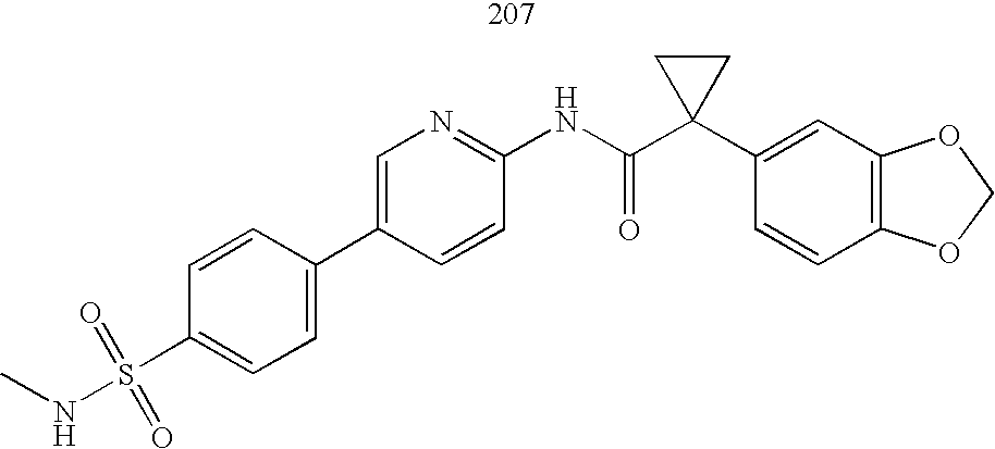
C1(C2=CC=C(S(NC)(=O)=O)C=C2)=CN=C(NC(C2(C3=CC4=C(C=C3)OCO4)CC2)=O)C=C1
